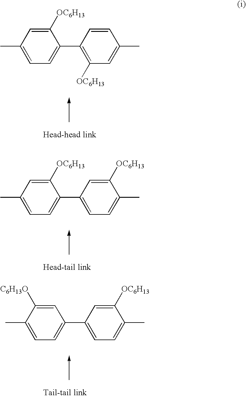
C1([OC6H13])=CC(C)=CC=C1C1=C([OC6H13])C=C(C)C=C1.C1([OC6H13])=CC(C)=CC=C1C1=CC=C(C)C([OC6H13])=C1.C1=C([C6H13O])C(C)=CC=C1C1=CC=C(C)C([OC6H13])=C1
